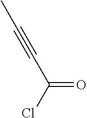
ClC(C#CC)=O
